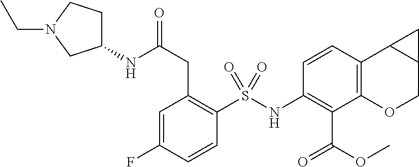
N(C(CC1=C(S(NC2=C(C(=O)OC)C3=C(C=C2)C2C(CO3)C2)(=O)=O)C=CC(F)=C1)=O)C1CCN(CC)C1
